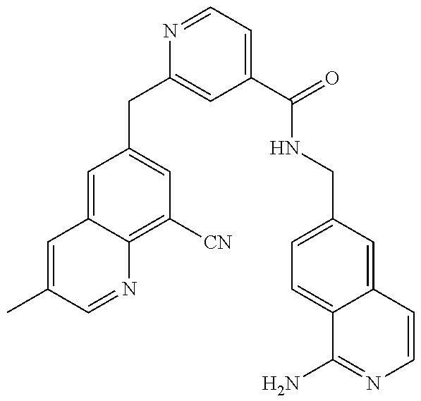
C1(CC2=CC(C(=O)NCC3=CC=C4C(=C3)C=CN=C4N)=CC=N2)=CC([CN])=C2C(=C1)C=C(C)C=N2
